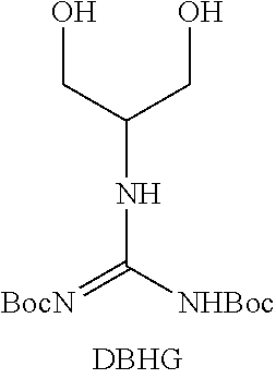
C(NC(=[BocN])[NHBoc])(CO)CO
